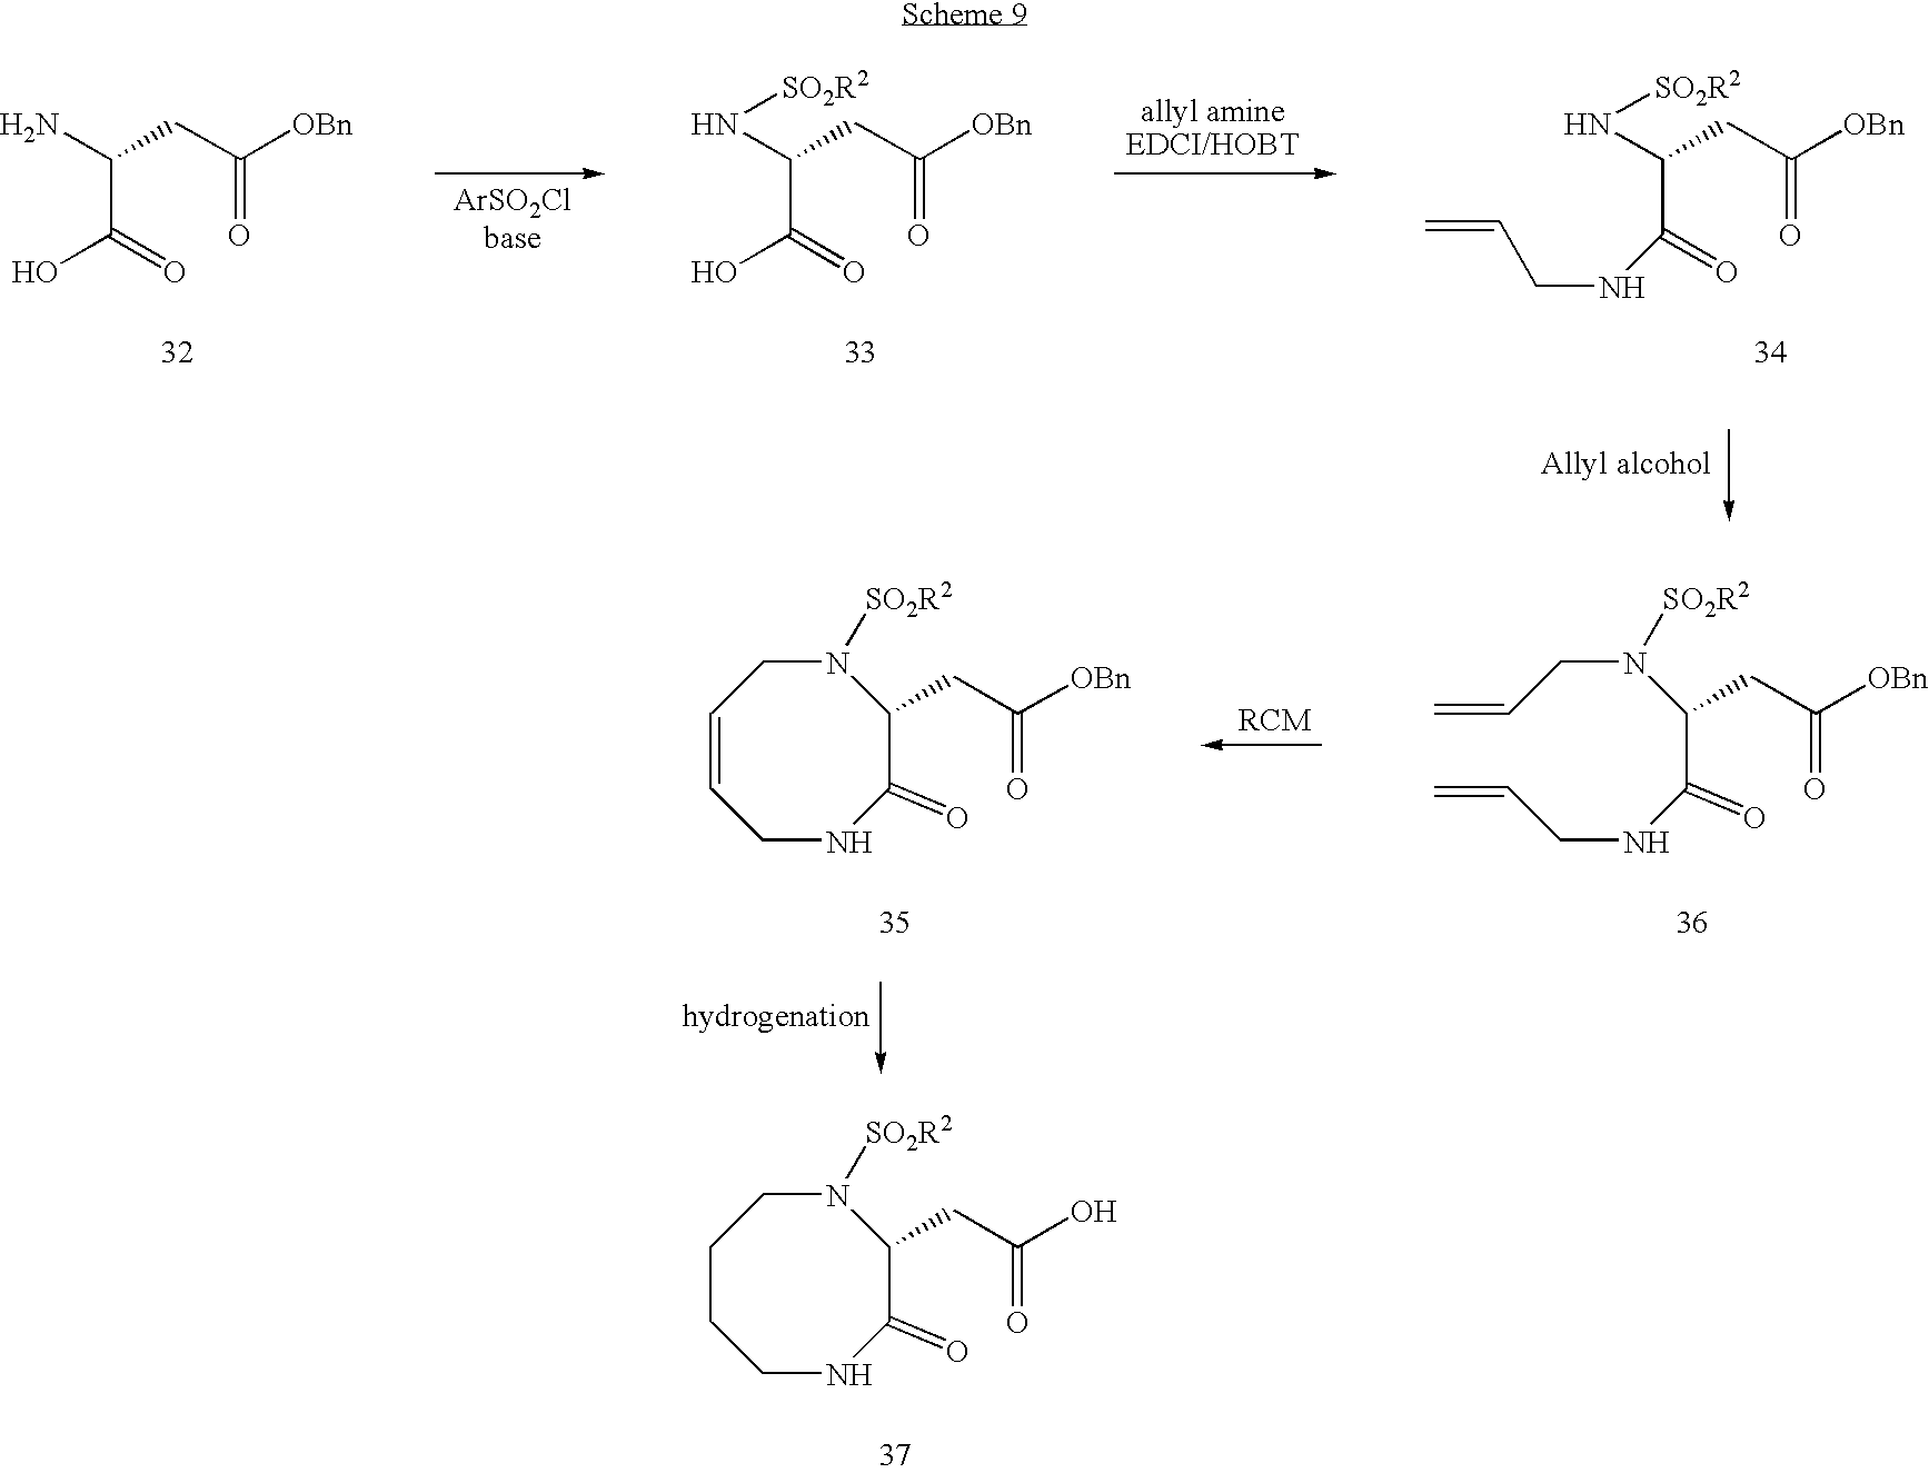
C(C(=O)O)(N)CC([OBn])=O.C(C(=O)O)(N[SO2R2])CC([OBn])=O.C(C(=O)NCC=C)(N[SO2R2])CC([OBn])=O.C(CN([SO2R2])C(C(NCC=C)=O)CC([OBn])=O)=C.C1=CCNC(=O)C(CC([OBn])=O)N([SO2R2])C1.C1CCNC(=O)C(CC(O)=O)N([SO2R2])C1
